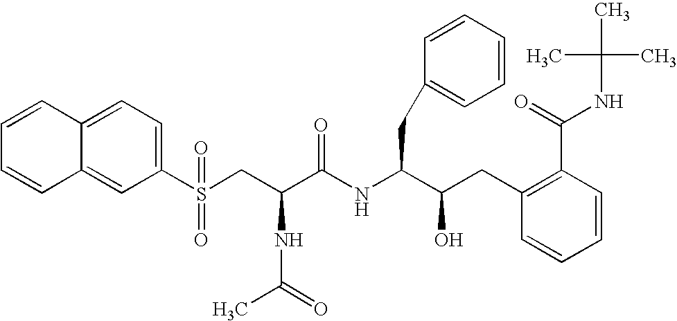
C1=CC=CC2=CC(S(CC(C(NC(C(CC3=C(C(NC(C)(C)C)=O)C=CC=C3)O)CC3=CC=CC=C3)=O)NC(C)=O)(=O)=O)=CC=C12
